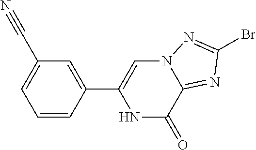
C1=CC(C2=CN3C(=NC(Br)=N3)C(=O)N2)=CC(C#N)=C1
